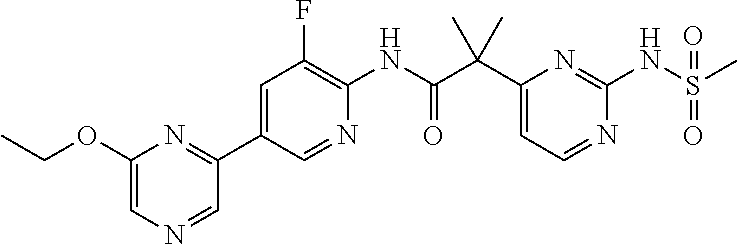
C1(C(C(NC2=C(F)C=C(C3=NC(OCC)=CN=C3)C=N2)=O)(C)C)=CC=NC(NS(C)(=O)=O)=N1
